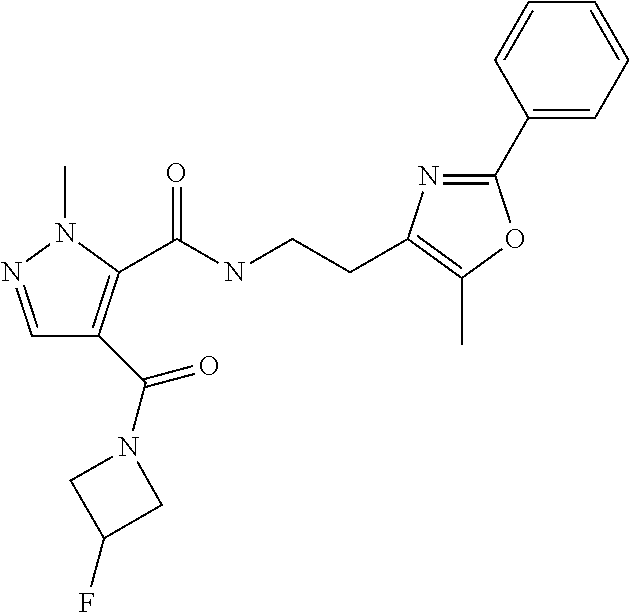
C1=NN(C)C(C(=O)NCCC2=C(C)OC(C3=CC=CC=C3)=N2)=C1C(N1CC(F)C1)=O
